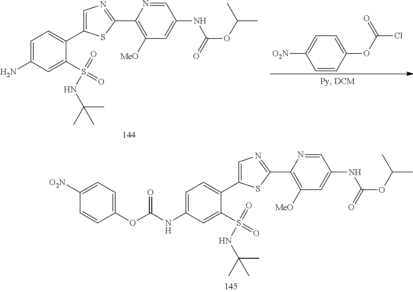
C1=C(C2=CC=C(NC(=O)OC3=CC=C([O2N])C=C3)C=C2S(=O)(=O)NC(C)(C)C)SC(C2=C([MeO])C=C(NC(OC(C)C)=O)C=N2)=N1.C1=C(C2=CC=C(N)C=C2S(=O)(=O)NC(C)(C)C)SC(C2=C([MeO])C=C(NC(OC(C)C)=O)C=N2)=N1.C1(OC(Cl)=O)=CC=C([O2N])C=C1
